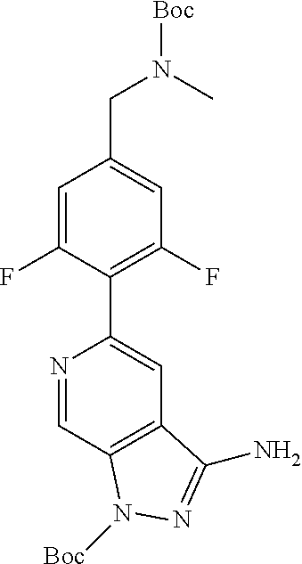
N1=CC2=C(C=C1C1=C(F)C=C(CN([Boc])C)C=C1F)C(N)=NN2[Boc]
